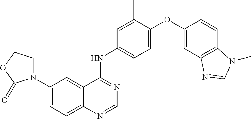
C1(N2CCOC2=O)=CC=C2C(=C1)C(NC1=CC=C(OC3=CC4=C(C=C3)N(C)C=N4)C(C)=C1)=NC=N2
